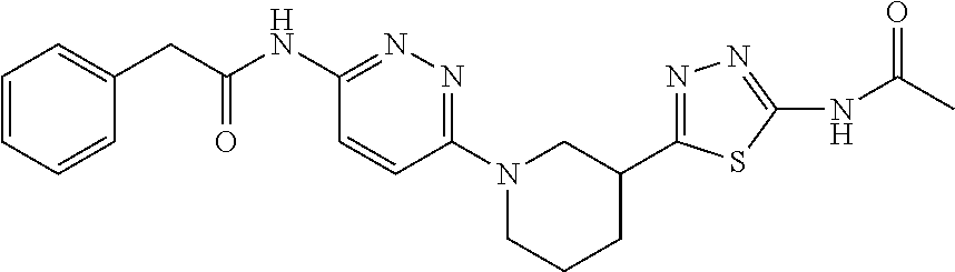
C1=CC=CC(CC(NC2=NN=C(N3CCCC(C4=NN=C(NC(C)=O)S4)C3)C=C2)=O)=C1
